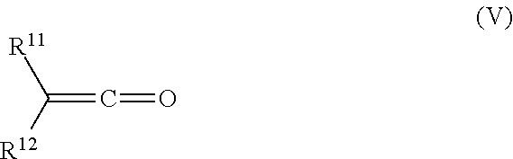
C(=C=O)([R12])[R11]
